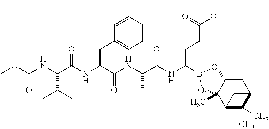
C(NC(C(NC(C(NC(C(NC(B1OC2CC3C(C)(C)C(C3)C2(C)O1)CCC(OC)=O)=O)C)=O)CC1=CC=CC=C1)=O)C(C)C)(=O)OC
